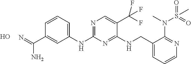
N(C1=NC=C(C(F)(F)F)C(NCC2=CC=CN=C2N(S(C)(=O)=O)C)=N1)C1=CC=CC(C(=N)N)=C1.O
